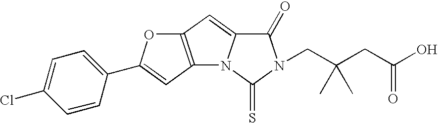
C12=C(C=C3N1C(=S)N(CC(CC(O)=O)(C)C)C3=O)OC(C1=CC=C(Cl)C=C1)=C2
